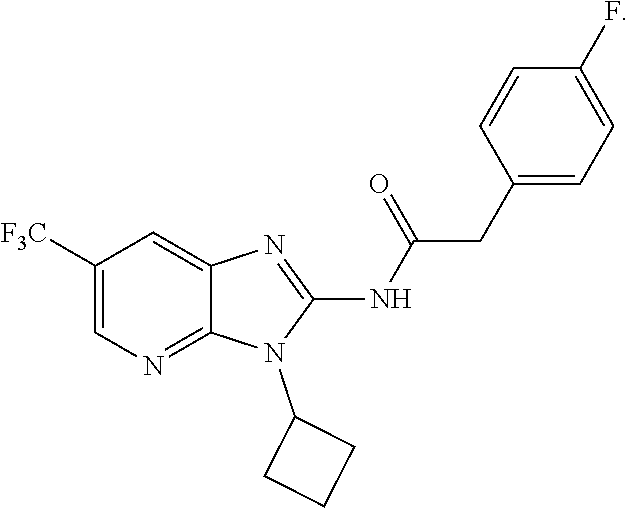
C1([F3C])=CN=C2C(=C1)N=C(NC(=O)CC1=CC=C(F)C=C1)N2C1CCC1
